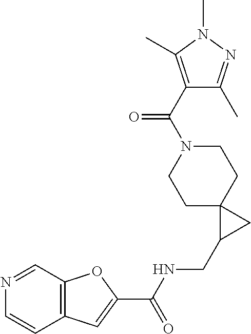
C12=C(C=C(C(NCC3CC34CCN(C(C3=C(C)N(C)N=C3C)=O)CC4)=O)O1)C=CN=C2
